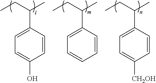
C1=CC(C(CC)C)=CC=C1O.C1=CC(C(CC)C)=CC=C1.C1=CC(C(CC)C)=CC=C1[CH2OH]
